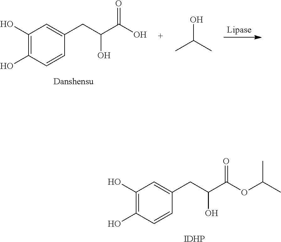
C1(O)=C(O)C=CC(CC(C(OC(C)C)=O)O)=C1.[IDHP].C1(O)=C(O)C=CC(CC(C(O)=O)O)=C1.OC(C)C
